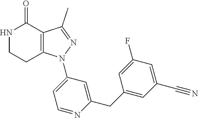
C12=C(C(C)=NN1C1=CC=NC(CC3=CC(C#N)=CC(F)=C3)=C1)C(=O)NCC2
